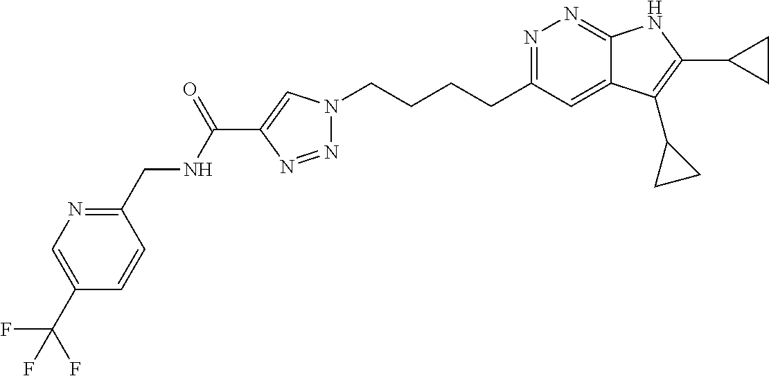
N1=C(CCCCN2N=NC(C(NCC3=NC=C(C(F)(F)F)C=C3)=O)=C2)C=C2C(=N1)NC(C1CC1)=C2C1CC1
